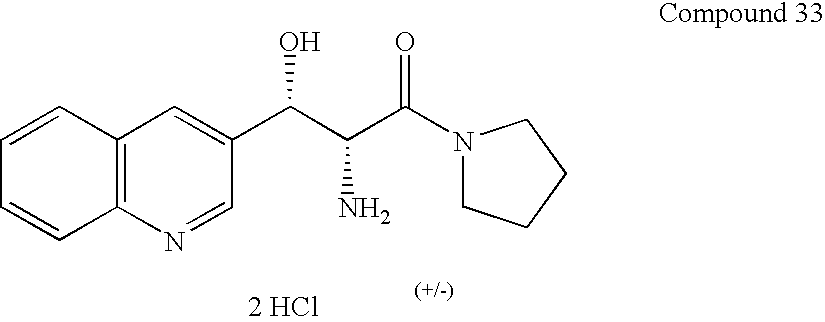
C12=C(N=CC(C(C(C(N3CCCC3)=O)N)O)=C1)C=CC=C2.[2 HCl]
